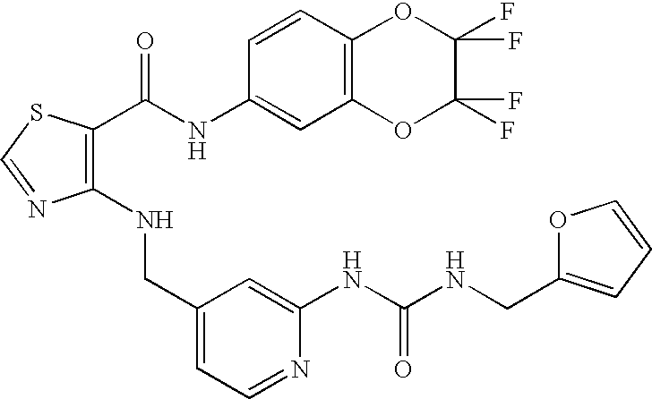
C1(NCC2=CC=NC(NC(NCC3=CC=CO3)=O)=C2)=C(C(NC2=CC3=C(C=C2)OC(F)(F)C(F)(F)O3)=O)SC=N1
